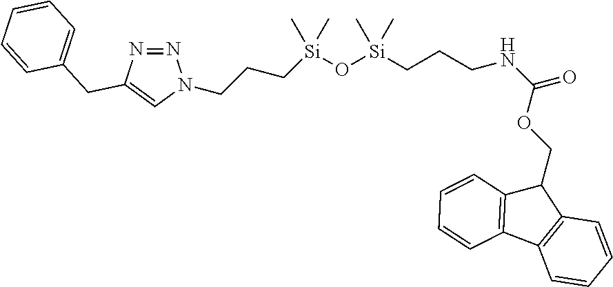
N1=NC(CC2=CC=CC=C2)=CN1CCC[Si](O[Si](C)(C)CCCNC(OCC1C2=C(C3=C1C=CC=C3)C=CC=C2)=O)(C)C
